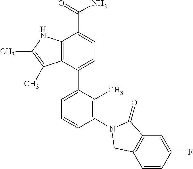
C12=C(C(C3=CC=CC(N4C(=O)C5=C(C=CC(F)=C5)C4)=C3C)=CC=C1C(=O)N)C(C)=C(C)N2
